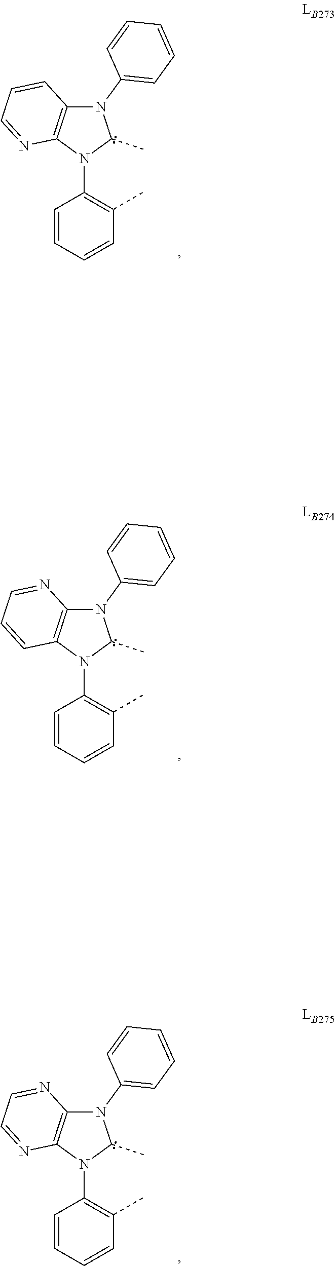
C1(N2C3=C(N(C4=CC=CC=C4)C2C)C=CC=N3)=C(C)C=CC=C1.C1(N2C3=C(N(C4=CC=CC=C4)C2C)N=CC=C3)=C(C)C=CC=C1.C1(N2C3=C(N(C4=CC=CC=C4)C2C)N=CC=N3)=C(C)C=CC=C1
